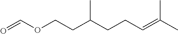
O=COCCC(CCC=C(C)C)C
